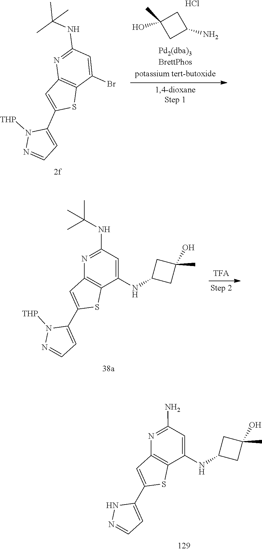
C1=C(C2=CC=NN2)SC2=C1N=C(N)C=C2NC1CC(C)(O)C1.C1=C(C2=CC=NN2[THP])SC2=C1N=C(NC(C)(C)C)C=C2Br.C1C(O)(C)CC1N.Cl.C1=C(C2=CC=NN2[THP])SC2=C1N=C(NC(C)(C)C)C=C2NC1CC(C)(O)C1
